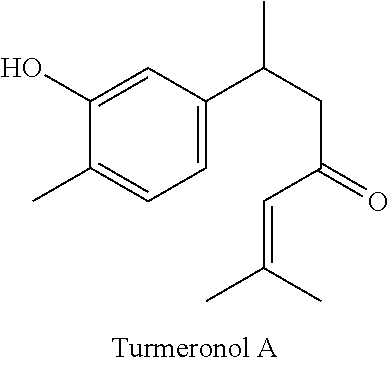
C1=C(C(CC(=O)C=C(C)C)C)C=C(O)C(C)=C1
